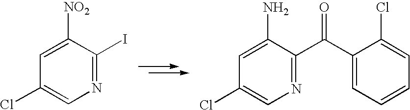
N1=C(I)C([NO2])=CC(Cl)=C1.N1=C(C(C2=CC=CC=C2Cl)=O)C(N)=CC(Cl)=C1
